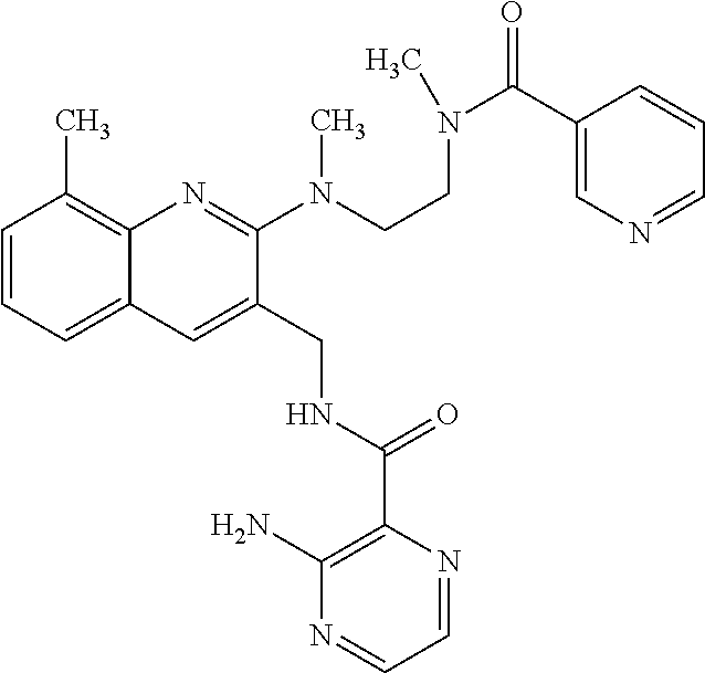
C1=CC=C2C(=C1C)N=C(N(C)CCN(C(C1=CN=CC=C1)=O)C)C(CNC(C1=C(N)N=CC=N1)=O)=C2
